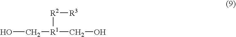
OC[R1](CO)[R2][R3]
